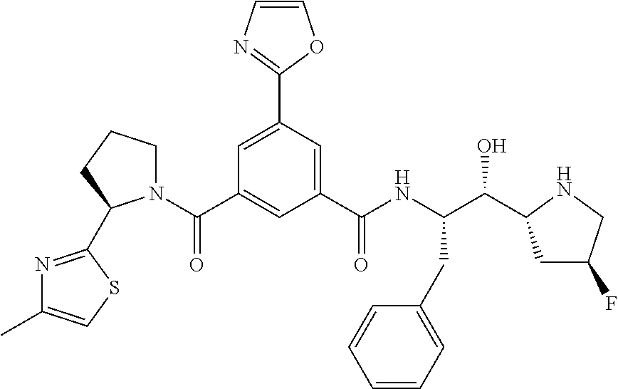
C1=C(C2=NC=CO2)C=C(C(NC(C(C2CC(F)CN2)O)CC2=CC=CC=C2)=O)C=C1C(=O)N1CCCC1C1=NC(C)=CS1
